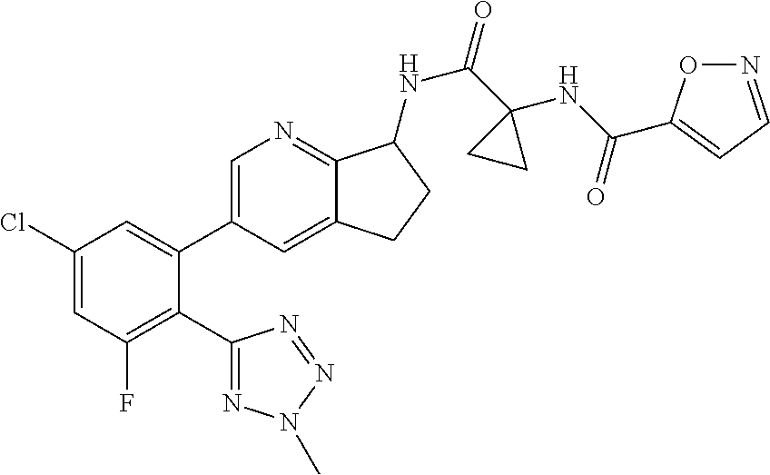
C1(Cl)=CC(F)=C(C2=NN(C)N=N2)C(C2=CN=C3C(=C2)CCC3NC(=O)C2(NC(=O)C3=CC=NO3)CC2)=C1
